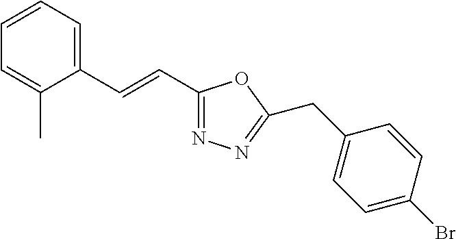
C1=CC=C(C=CC2=NN=C(CC3=CC=C(Br)C=C3)O2)C(C)=C1
